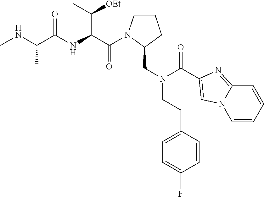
C(C(NC(C(NC)C)=O)C(C)[OEt])(=O)N1CCCC1CN(C(=O)C1=CN2C=CC=CC2=N1)CCC1=CC=C(F)C=C1
